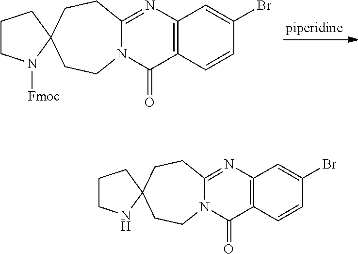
C1CN([Fmoc])C2(C1)CCN1C(=NC3=C(C1=O)C=CC(Br)=C3)CC2.C1CNC2(C1)CCN1C(=NC3=C(C1=O)C=CC(Br)=C3)CC2
